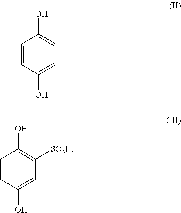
C1=CC(O)=CC=C1O.C1=CC(O)=CC([SO3H])=C1O
